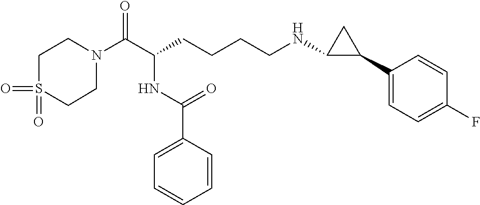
C1N(C(C(CCCCNC2C(C3=CC=C(F)C=C3)C2)NC(C2=CC=CC=C2)=O)=O)CCS(=O)(=O)C1
